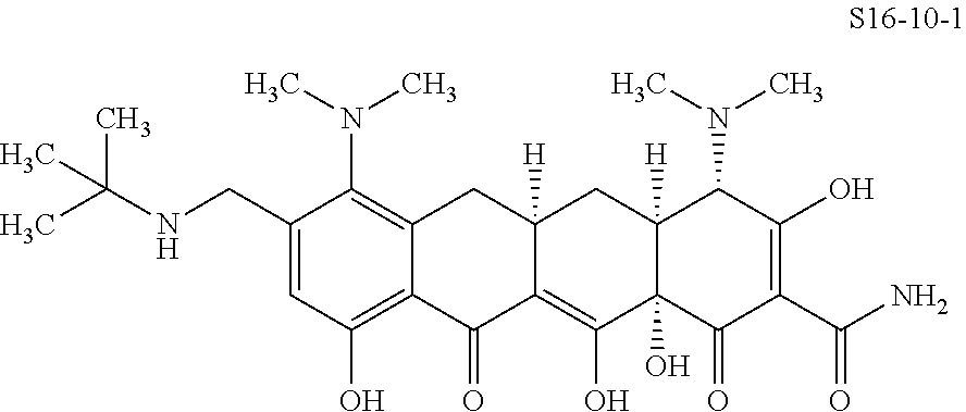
C1(CNC(C)(C)C)=CC(O)=C2C(=C1N(C)C)CC1([H])C(=C(O)C3(O)C([H])(C1)C(N(C)C)C(O)=C(C(N)=O)C3=O)C2=O
